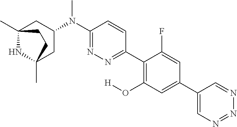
C12(C)NC(C)(CC(N(C3=NN=C(C4=C(O[H])C=C(C5=CN=NN=C5)C=C4F)C=C3)C)C1)CC2
